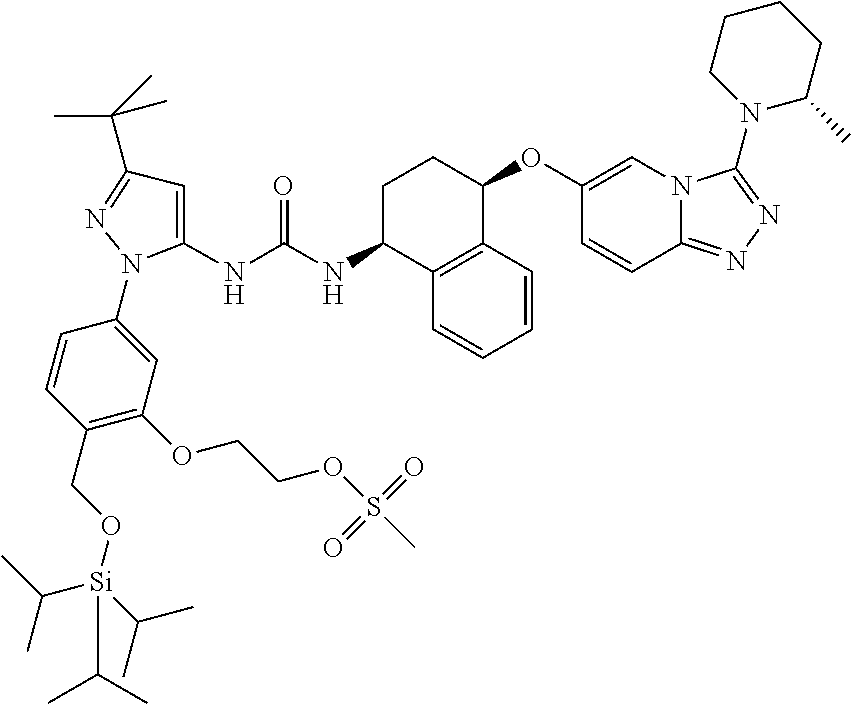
C1=C(NC(NC2C3=C(C(OC4=CN5C(=NN=C5N5C(C)CCCC5)C=C4)CC2)C=CC=C3)=O)N(C2=CC(OCCOS(C)(=O)=O)=C(CO[Si](C(C)C)(C(C)C)C(C)C)C=C2)N=C1C(C)(C)C
